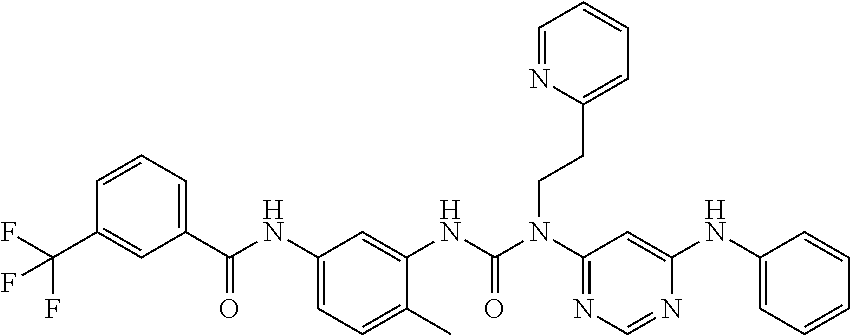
C1=CC=C(C(NC2=CC=C(C)C(NC(N(C3=NC=NC(NC4=CC=CC=C4)=C3)CCC3=CC=CC=N3)=O)=C2)=O)C=C1C(F)(F)F
